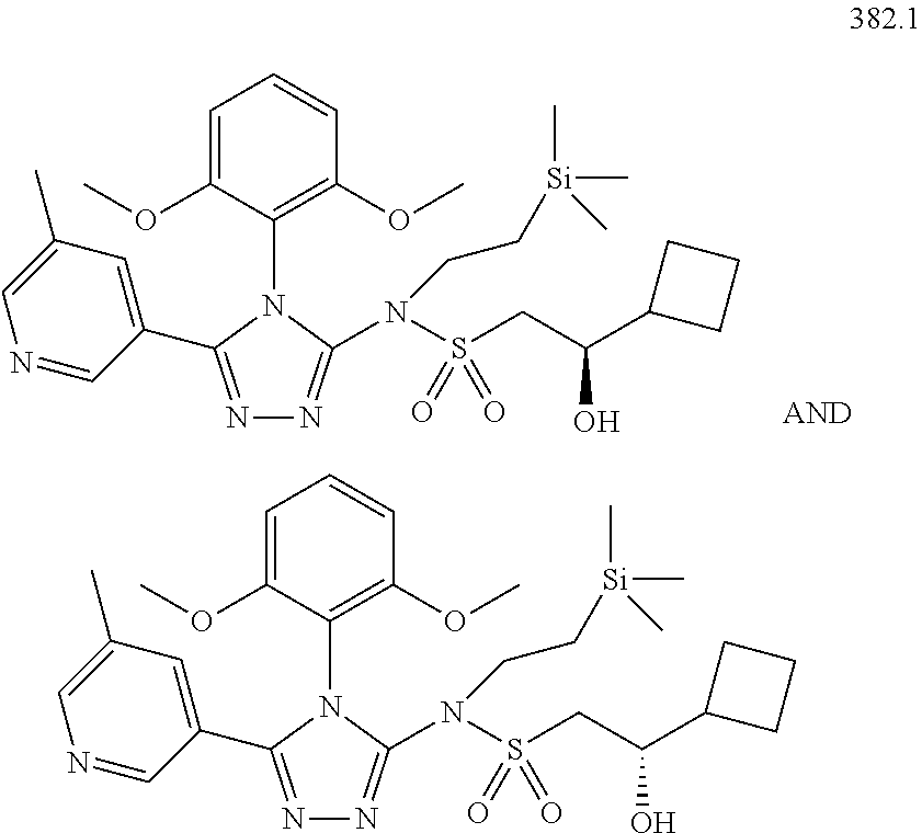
N1=C(C2=CC(C)=CN=C2)N(C2=C(OC)C=CC=C2OC)C(N(S(CC(C2CCC2)O)(=O)=O)CC[Si](C)(C)C)=N1.N1=C(C2=CC(C)=CN=C2)N(C2=C(OC)C=CC=C2OC)C(N(S(CC(C2CCC2)O)(=O)=O)CC[Si](C)(C)C)=N1
